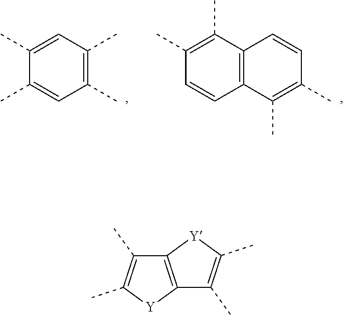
C1(C)=CC(C)=C(C)C=C1C.C1(C)=C(C)C2=C(C=C1)C(C)=C(C)C=C2.C12=C([Y]C(C)=C1C)C(C)=C(C)[Y]2
